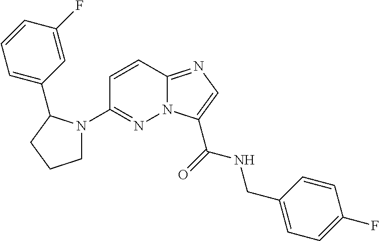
N12C(=NC=C1C(=O)NCC1=CC=C(F)C=C1)C=CC(N1CCCC1C1=CC=CC(F)=C1)=N2
